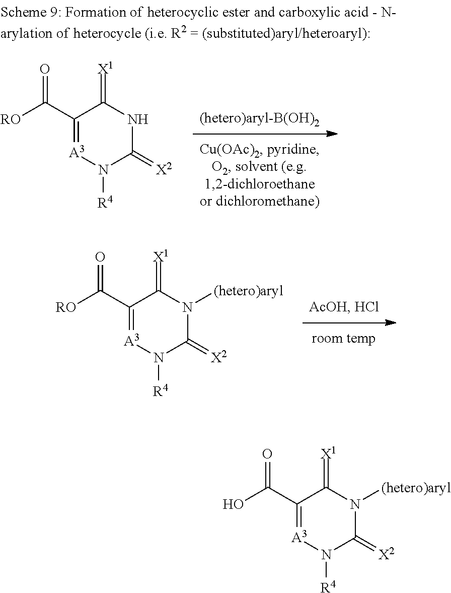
C1(C(=O)[RO])=[A3]N([R4])C(=[X2])NC1=[X1].C1(C(=O)[RO])=[A3]N([R4])C(=[X2])N([(hetero)aryl])C1=[X1].C1(C(=O)O)=[A3]N([R4])C(=[X2])N([(hetero)aryl])C1=[X1]
